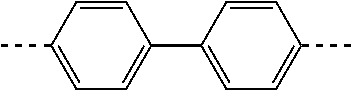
C1=CC(C)=CC=C1C1=CC=C(C)C=C1
